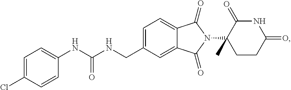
C1=C(CNC(NC2=CC=C(Cl)C=C2)=O)C=C2C(=C1)C(=O)N(C1(C)CCC(=O)NC1=O)C2=O
